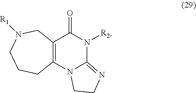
C12=C(C(=O)N([R2])C3=NCCN13)CN([R1])CCC2
